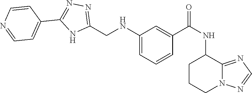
N(C(C1=CC(NCC2=NN=C(C3=CC=NC=C3)N2)=CC=C1)=O)C1CCCN2C1=NC=N2
